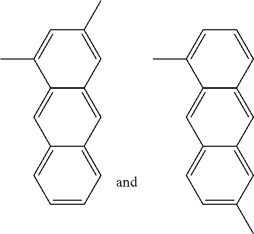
C12=CC=CC=C1C=C1C(=C2)C(C)=CC(C)=C1.C12=CC=C(C)C=C1C=C1C(=C2)C(C)=CC=C1
